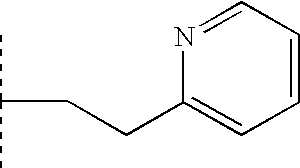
CC(C)CCC1=CC=CC=N1
